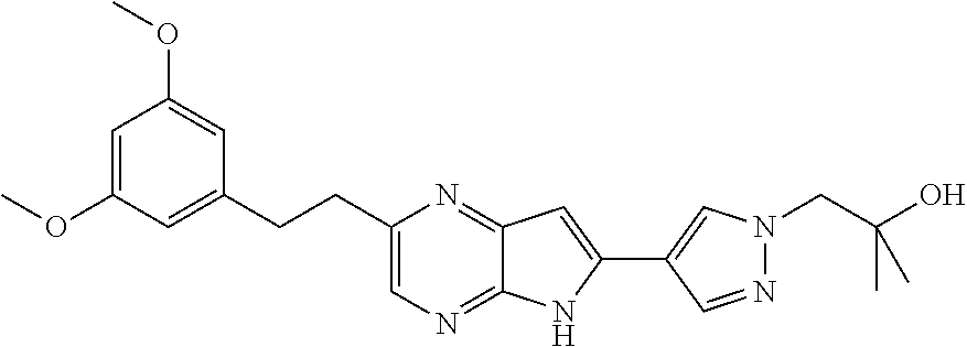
C12=NC(CCC3=CC(OC)=CC(OC)=C3)=CN=C1NC(C1=CN(CC(O)(C)C)N=C1)=C2
